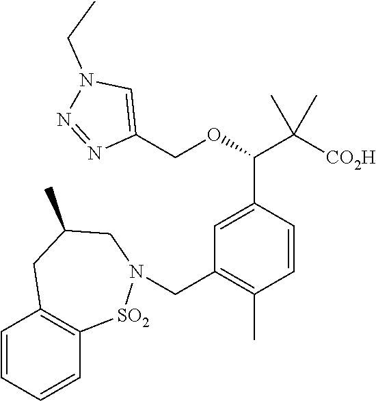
C1(COC(C([CO2H])(C)C)C2=CC(CN3[SO2]C4=C(C=CC=C4)CC(C)C3)=C(C)C=C2)=CN(CC)N=N1
